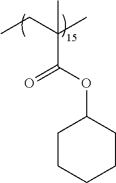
CCC(C)(C)C(OC1CCCCC1)=O
